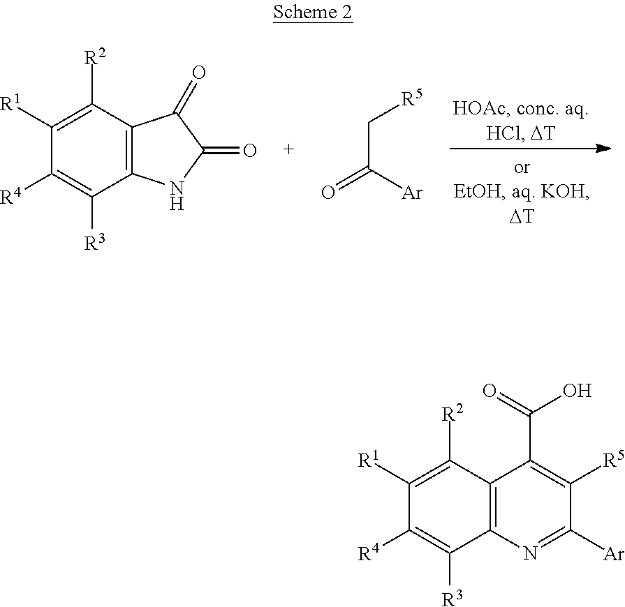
C1([R2])=C([R1])C([R4])=C([R3])C2=C1C(=O)C(=O)N2.O=C([Ar])C[R5].C1([R2])=C([R1])C([R4])=C([R3])C2=C1C(C(=O)O)=C([R5])C([Ar])=N2
